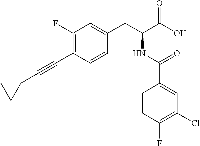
C1(F)=C(C#CC2CC2)C=CC(CC(C(O)=O)NC(C2=CC(Cl)=C(F)C=C2)=O)=C1
